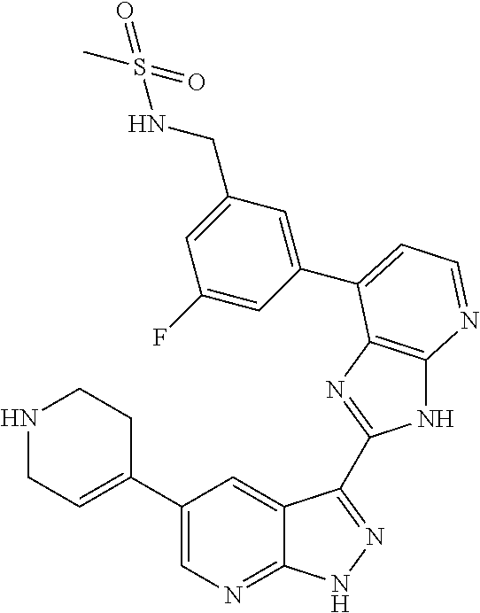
C1(C2=CCNCC2)=CN=C2C(=C1)C(C1=NC3=C(N1)N=CC=C3C1=CC(CNS(C)(=O)=O)=CC(F)=C1)=NN2
